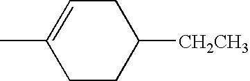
CC1=CCC([CH2CH3])CC1
